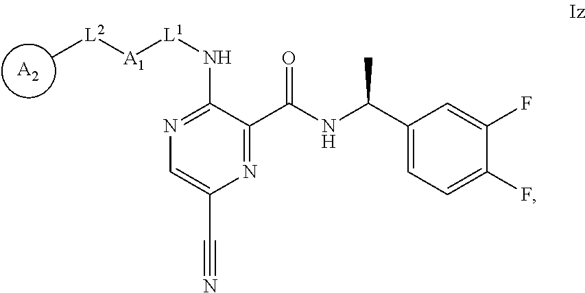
[A2].C[L2][A1][L1]NC1=NC=C(C#N)N=C1C(NC(C1=CC=C(F)C(F)=C1)C)=O
